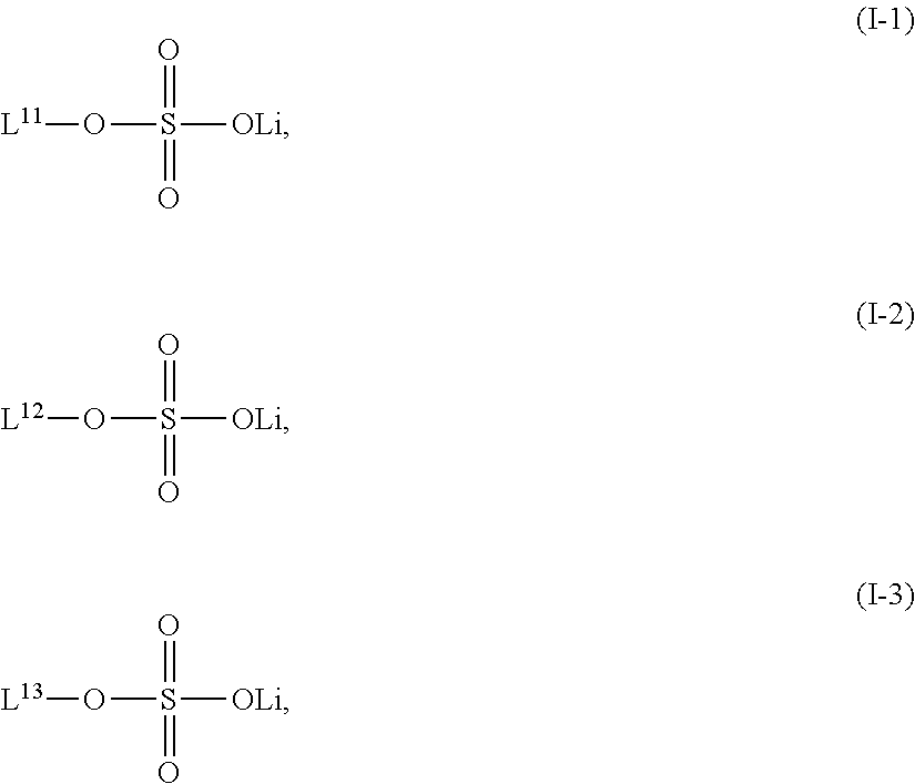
[L11]OS([OLi])(=O)=O.[L12]OS([OLi])(=O)=O.[L13]OS([OLi])(=O)=O
